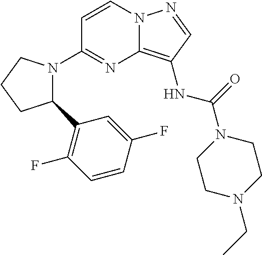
C1=CN2C(=C(NC(=O)N3CCN(CC)CC3)C=N2)N=C1N1C(C2=C(F)C=CC(F)=C2)CCC1
